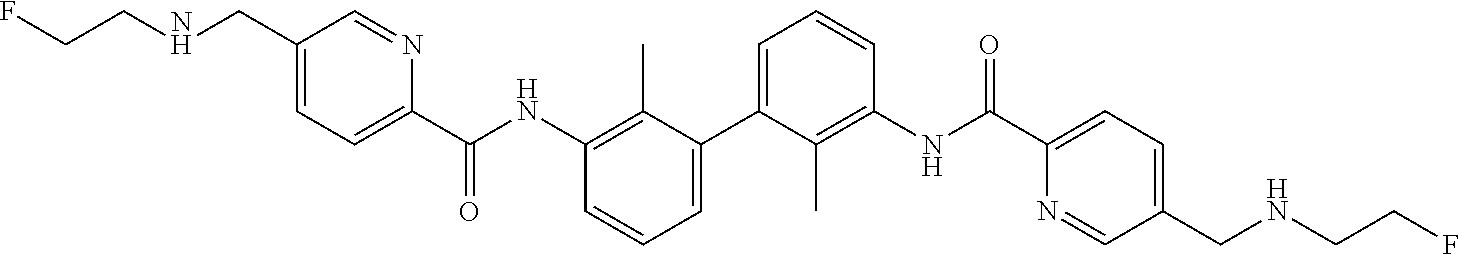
C1=C(C2=CC=CC(NC(C3=CC=C(CNCCF)C=N3)=O)=C2C)C(C)=C(NC(C2=CC=C(CNCCF)C=N2)=O)C=C1
